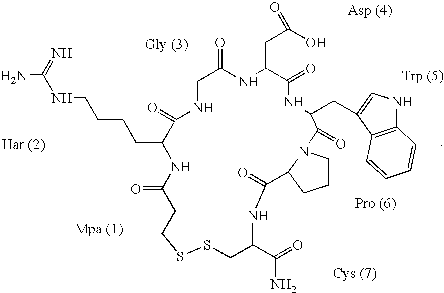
NC(NCCCCC1NC(=O)CCSSCC(C(=O)N)NC(=O)C2N(CCC2)C(=O)C(CC2=CNC3=C2C=CC=C3)NC(=O)C(CC(O)=O)NC(=O)CNC1=O)=N
